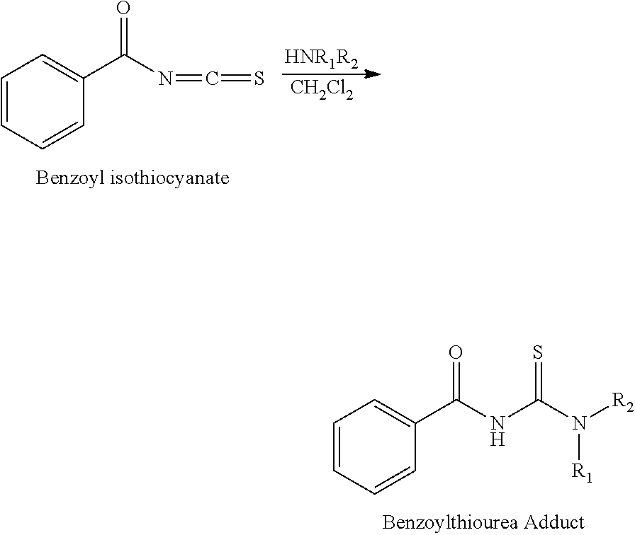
C1=CC=CC(C(N=C=S)=O)=C1.[HNR1R2].[CH2Cl2].C1=CC=CC(C(NC(N([R2])[R1])=S)=O)=C1
